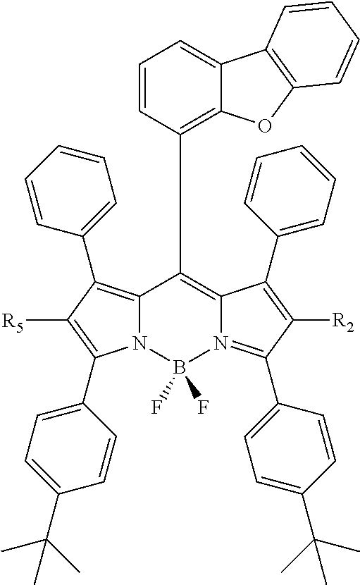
N12C(=C(C3=CC=CC=C3)C([R5])=C1C1=CC=C(C(C)(C)C)C=C1)C(C1=C3C(=CC=C1)C1=C(O3)C=CC=C1)=C1N(=C(C3=CC=C(C(C)(C)C)C=C3)C([R2])=C1C1=CC=CC=C1)B2(F)F
